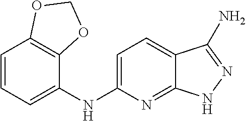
C1=CC=C(NC2=CC=C3C(=N2)NN=C3N)C2=C1OCO2
